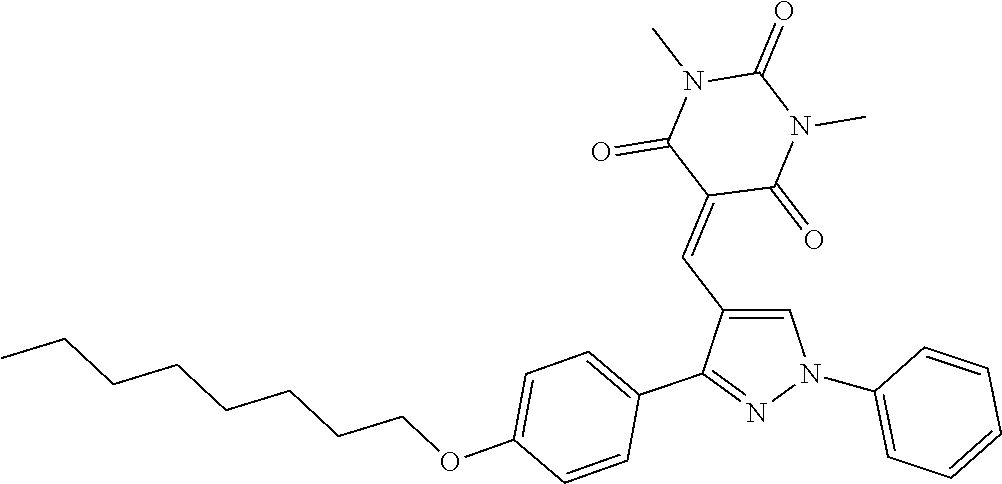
C1(N2C=C(C=C3C(=O)N(C)C(=O)N(C)C3=O)C(C3=CC=C(OCCCCCCCC)C=C3)=N2)=CC=CC=C1
